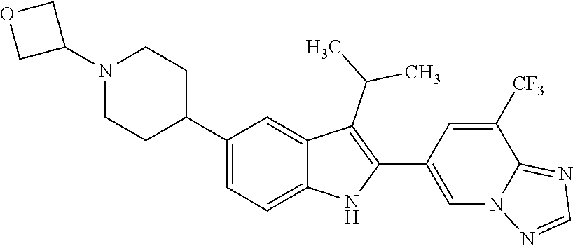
N1(C2COC2)CCC(C2=CC=C3C(=C2)C(C(C)C)=C(C2=CN4C(=NC=N4)C([CF3])=C2)N3)CC1
